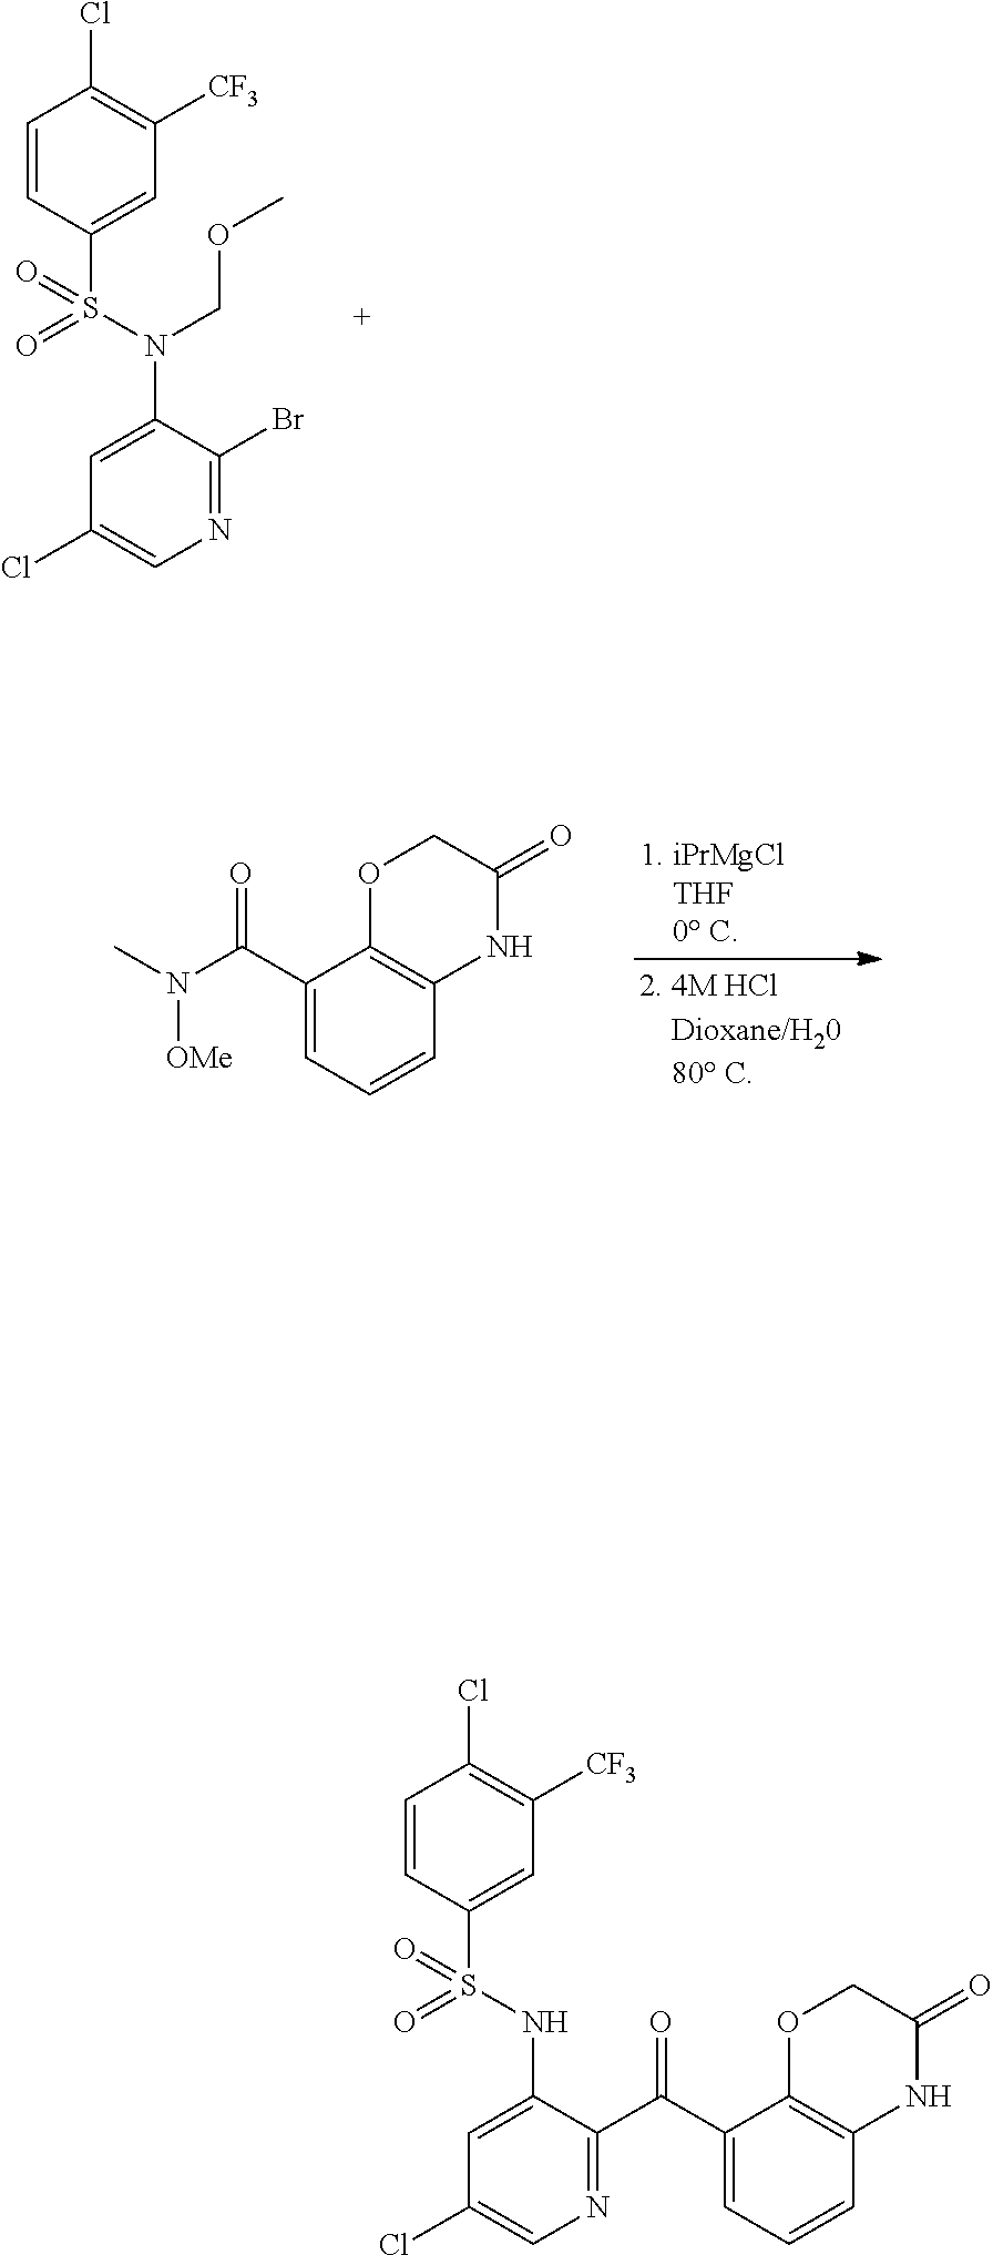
C1=CC(S(N(C2=CC(Cl)=CN=C2Br)COC)(=O)=O)=CC([CF3])=C1Cl.CN(C(C1=CC=CC2=C1OCC(=O)N2)=O)[OMe].C1=CC(S(NC2=CC(Cl)=CN=C2C(C2=CC=CC3=C2OCC(=O)N3)=O)(=O)=O)=CC([CF3])=C1Cl
